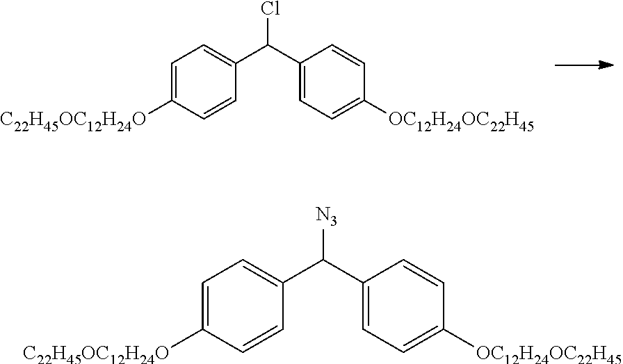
C1=C([C22H45OC12H24O])C=CC(C(C2=CC=C([OC12H24OC22H45])C=C2)Cl)=C1.C1=C([C22H45OC12H24O])C=CC(C(C2=CC=C([OC12H24OC22H45])C=C2)[N3])=C1
